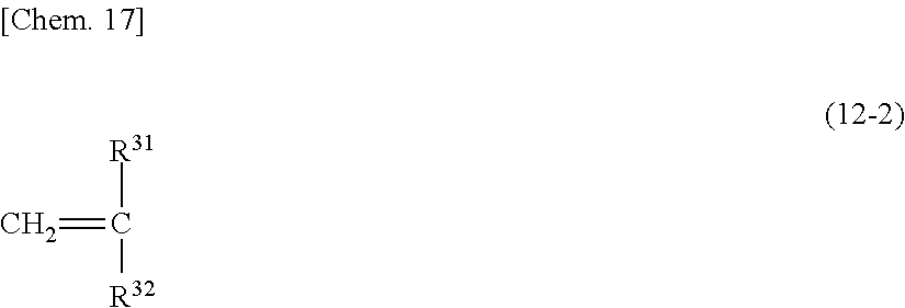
[R31]C(=C)[R32]
